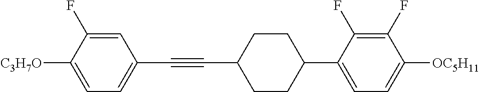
C1=C(F)C([C3H7O])=CC=C1C#CC1CCC(C2=CC=C([OC5H11])C(F)=C2F)CC1
